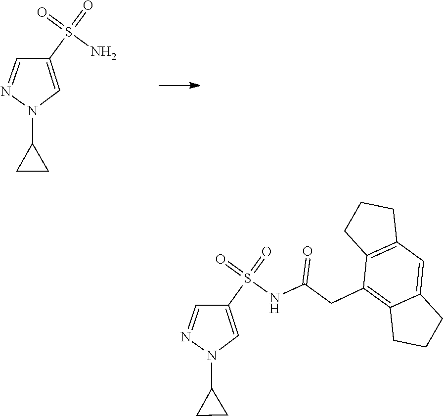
N1(C2CC2)C=C(S(=O)(=O)N)C=N1.N1(C2CC2)N=CC(S(=O)(=O)NC(CC2=C3C(=CC4=C2CCC4)CCC3)=O)=C1
